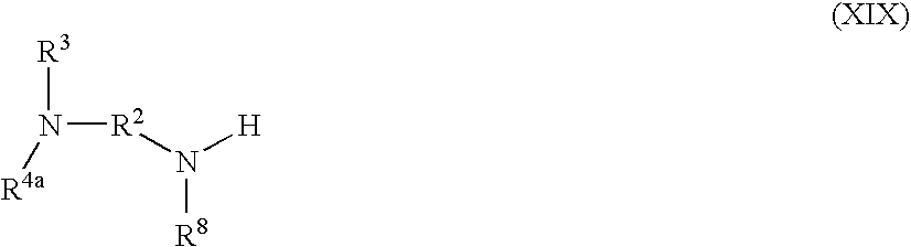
N([R2]N([H])[R8])([R3])[R4a]
